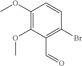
C1(OC)=C(OC)C(C=O)=C(Br)C=C1
